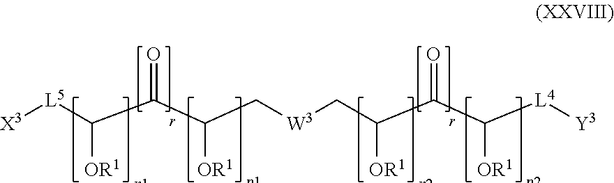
[X3][L5]C(C(C([OR1])C[W3]CC(C(C([L4][Y3])[OR1])=O)[OR1])=O)[OR1]
